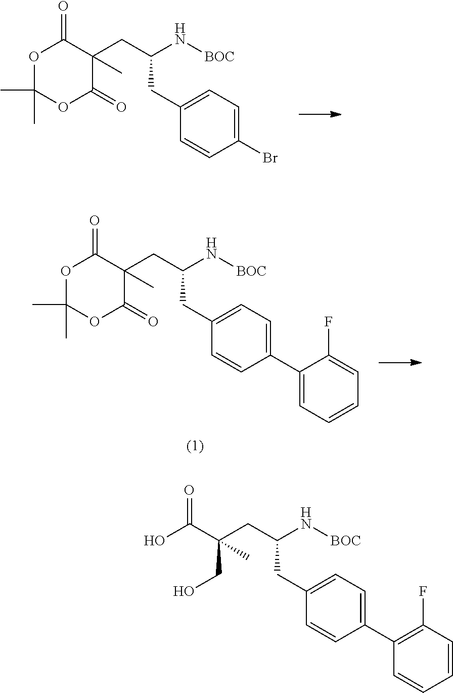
OC(C(CO)(C)CC(N[BOC])CC1=CC=C(C2=C(F)C=CC=C2)C=C1)=O.O1C(C)(C)OC(=O)C(C)(CC(N[BOC])CC2=CC=C(Br)C=C2)C1=O.O1C(C)(C)OC(=O)C(C)(CC(N[BOC])CC2=CC=C(C3=CC=CC=C3F)C=C2)C1=O
